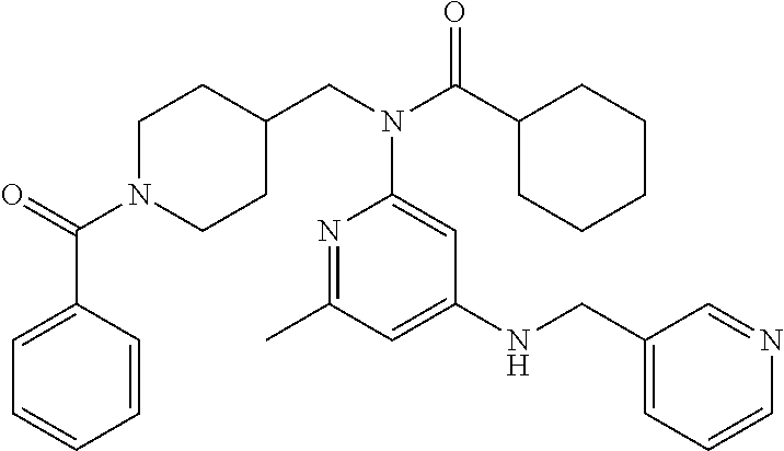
C1N(C(=O)C2=CC=CC=C2)CCC(CN(C(C2CCCCC2)=O)C2=CC(NCC3=CC=CN=C3)=CC(C)=N2)C1
